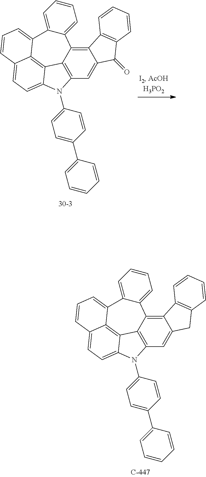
C12=C3C4=C(C=C1C(=O)C1=C2C=CC=C1)N(C1=CC=C(C2=CC=CC=C2)C=C1)C1=CC=C2C(=C41)C(=CC=C2)C1=CC=CC=C31.C12=C3C4=C(C=C1CC1=C2C=CC=C1)N(C1=CC=C(C2=CC=CC=C2)C=C1)C1=CC=C2C(=C41)C(=CC=C2)C1=CC=CC=C31
